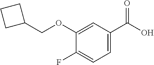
C1=C(C(O)=O)C=C(OCC2CCC2)C(F)=C1
